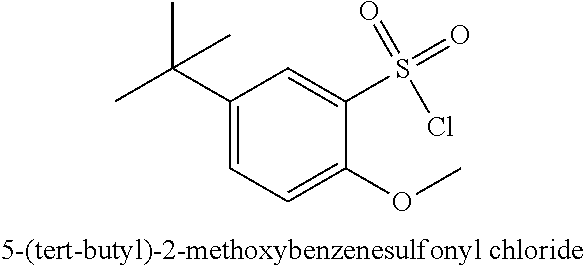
C1(C(C)(C)C)=CC=C(OC)C(S(=O)(=O)Cl)=C1
